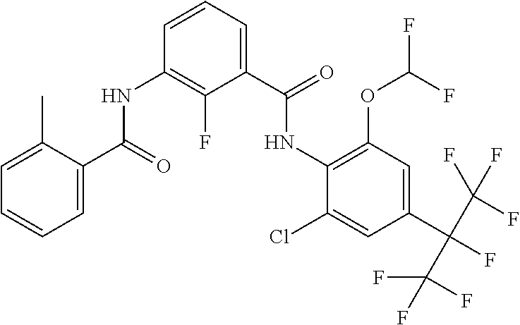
C1=C(C)C(C(=O)NC2=C(F)C(C(=O)NC3=C(OC(F)F)C=C(C(C(F)(F)F)(C(F)(F)F)F)C=C3Cl)=CC=C2)=CC=C1
